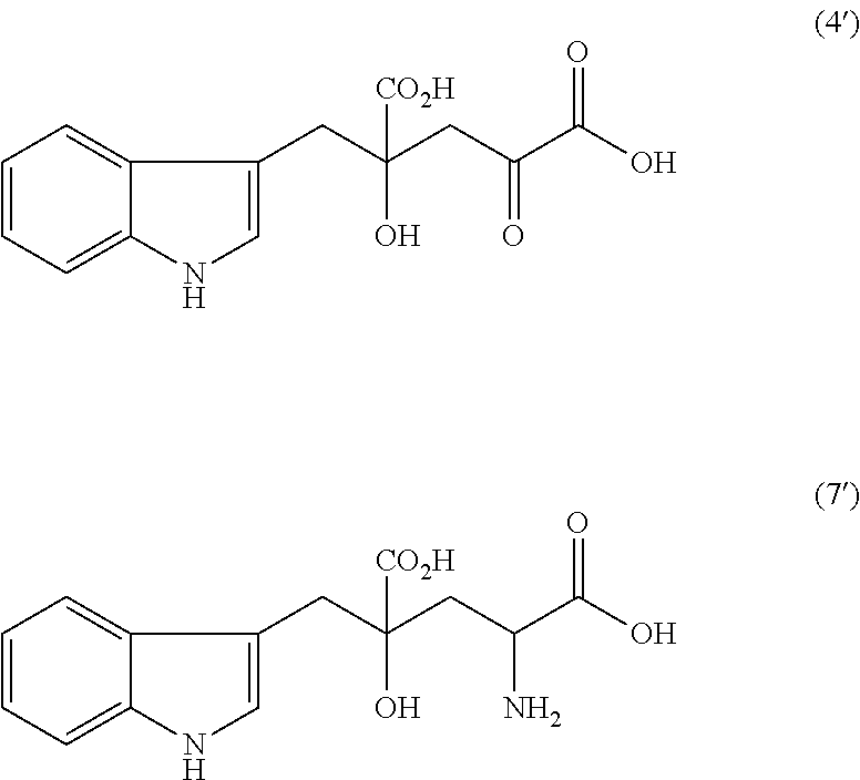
C1=CC=C2C(=C1)C(CC(CC(C(O)=O)=O)(O)[CO2H])=CN2.C1=CC=C2C(=C1)C(CC(CC(C(O)=O)N)(O)[CO2H])=CN2
